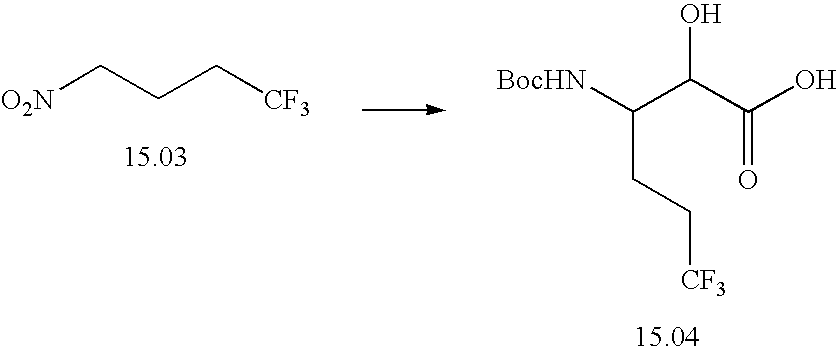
C(C[CF3])C[O2N].C(C(C(O)=O)O)([BocHN])CC[CF3]
